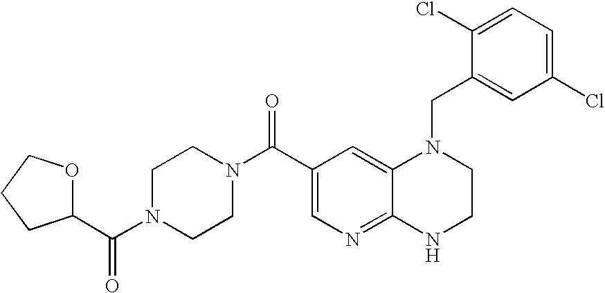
C12=NC=C(C(N3CCN(C(C4OCCC4)=O)CC3)=O)C=C1N(CC1=CC(Cl)=CC=C1Cl)CCN2
